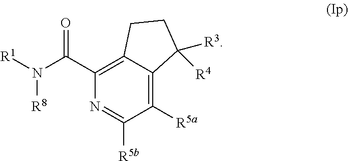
C1(C(N([R1])[R8])=O)=C2C(=C([R5a])C([R5b])=N1)C([R3])([R4])CC2
